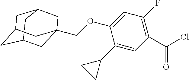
C12CC3CC(CC(COC4=CC(F)=C(C(Cl)=O)C=C4C4CC4)(C3)C1)C2
